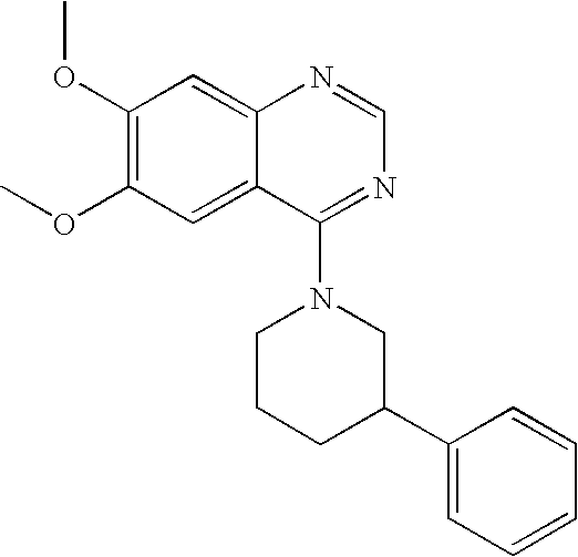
C1(OC)=C(OC)C=C2C(=C1)N=CN=C2N1CCCC(C2=CC=CC=C2)C1
